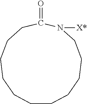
C1CCCCCN([X*])C(=O)CCCCC1
